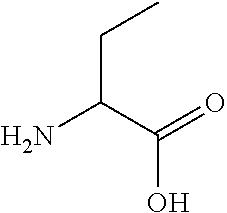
C(C(=O)O)(N)CC
